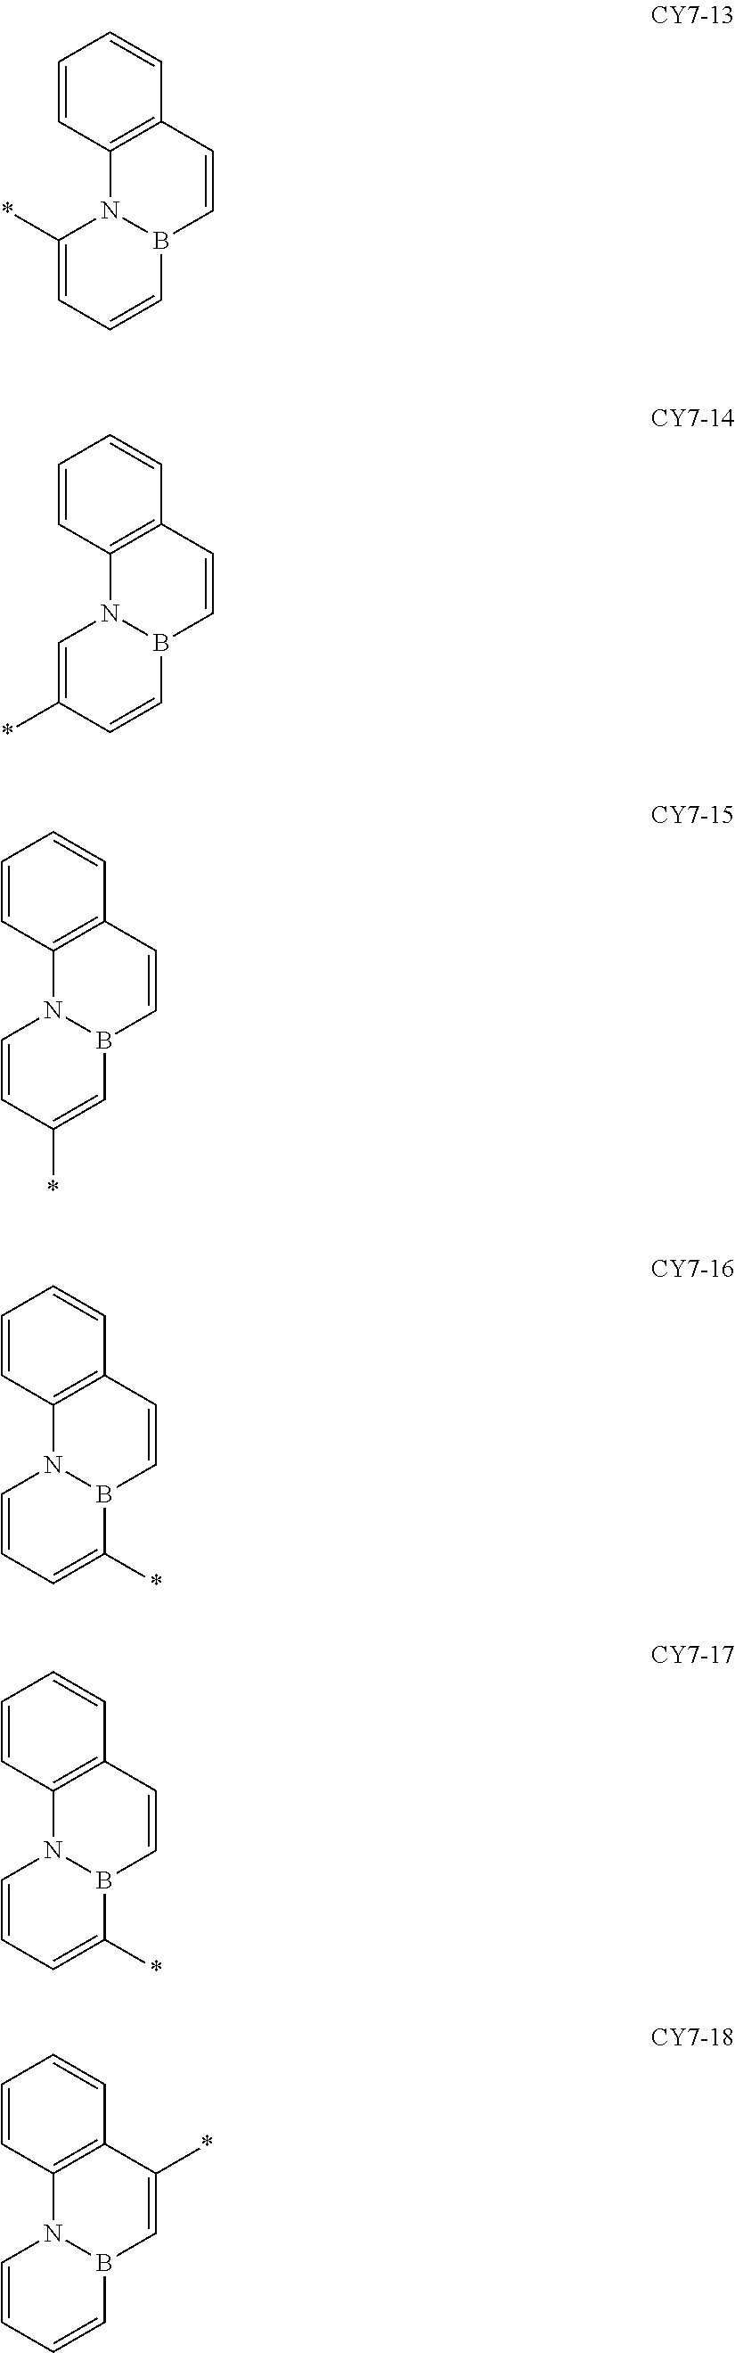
C1=CC2=C(C=C1)C=CB1N2C(*)=CC=C1.C1=CC2=C(C=C1)C=CB1N2C=C(*)C=C1.C1=CC2=C(C=C1)C=CB1N2C=CC(*)=C1.C1=CC2=C(C=C1)C=CB1N2C=CC=C1*.C1=CC2=C(C=C1)C=CB1N2C=CC=C1*.C1=CC2=C(C=C1)C(*)=CB1N2C=CC=C1
